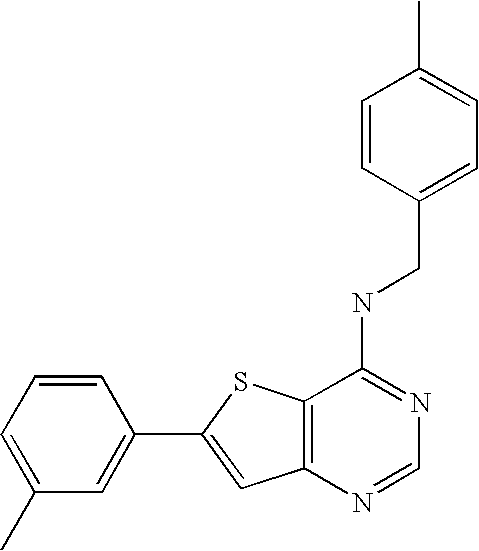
C12=C(N=CN=C1NCC1=CC=C(C)C=C1)C=C(C1=CC(C)=CC=C1)S2
